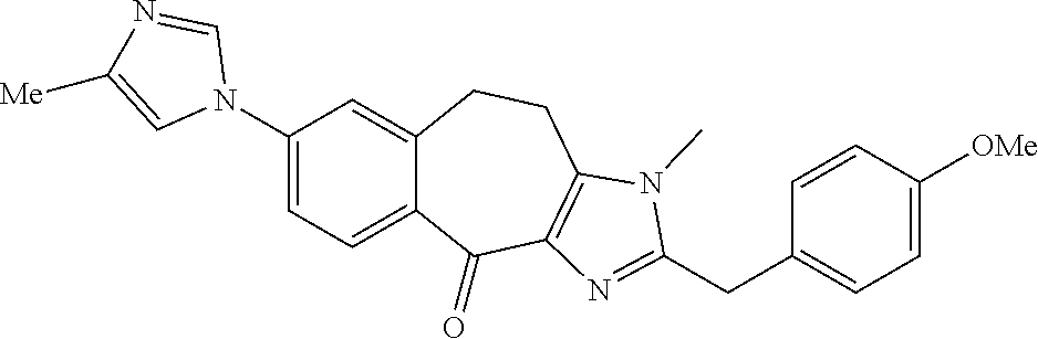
N1(C2=CC=C3C(=C2)CCC2=C(C3=O)N=C(CC3=CC=C([OMe])C=C3)N2C)C=NC([Me])=C1
